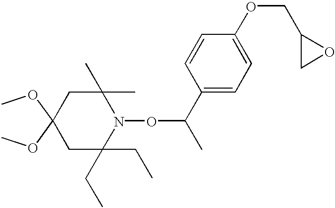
C1C(CC)(CC)N(OC(C)C2=CC=C(OCC3CO3)C=C2)C(C)(C)CC1(OC)OC
